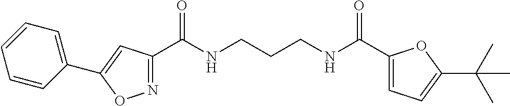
C1(C(NCCCNC(C2=CC=C(C(C)(C)C)O2)=O)=O)=NOC(C2=CC=CC=C2)=C1
